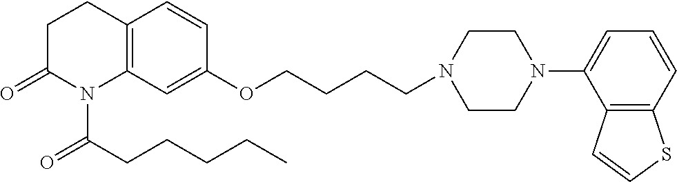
C1C(=O)N(C(CCCCC)=O)C2=C(C1)C=CC(OCCCCN1CCN(C3=CC=CC4=C3C=CS4)CC1)=C2
